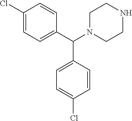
C1(Cl)=CC=C(C(N2CCNCC2)C2=CC=C(Cl)C=C2)C=C1
